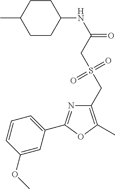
C1CC(NC(=O)CS(CC2=C(C)OC(C3=CC=CC(OC)=C3)=N2)(=O)=O)CCC1C
